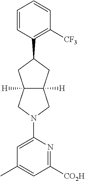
C1=CC(C2CC3([H])C([H])(C2)CN(C2=CC(C)=CC([CO2H])=N2)C3)=C([CF3])C=C1
